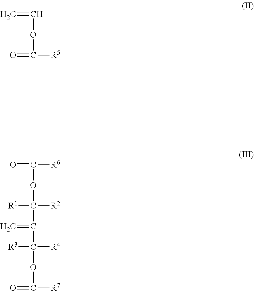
O(C(C(=C)C(OC(=O)[R7])([R4])[R3])([R2])[R1])C([R6])=O.C(OC(=O)[R5])=C
